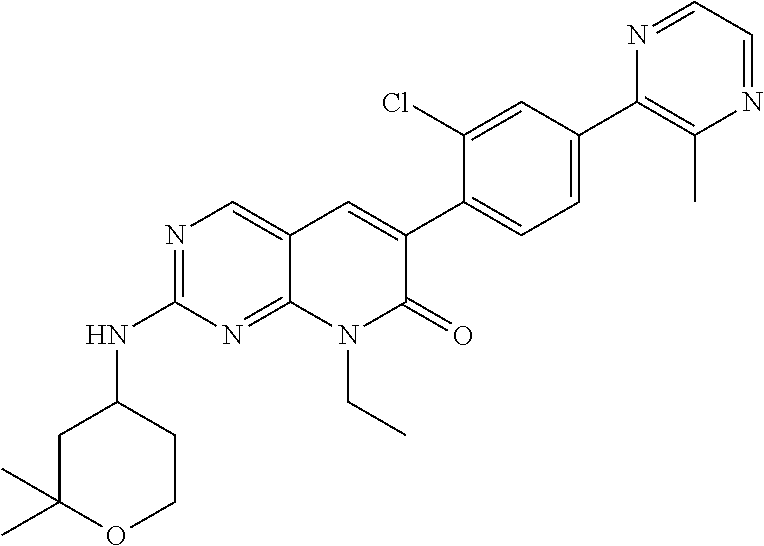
N1=CC=NC(C)=C1C1=CC=C(C2=CC3=CN=C(NC4CCOC(C)(C)C4)N=C3N(CC)C2=O)C(Cl)=C1
